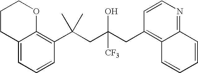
C1=CC(C(CC(CC2=C3C(=NC=C2)C=CC=C3)(O)[CF3])(C)C)=C2C(=C1)CCCO2
